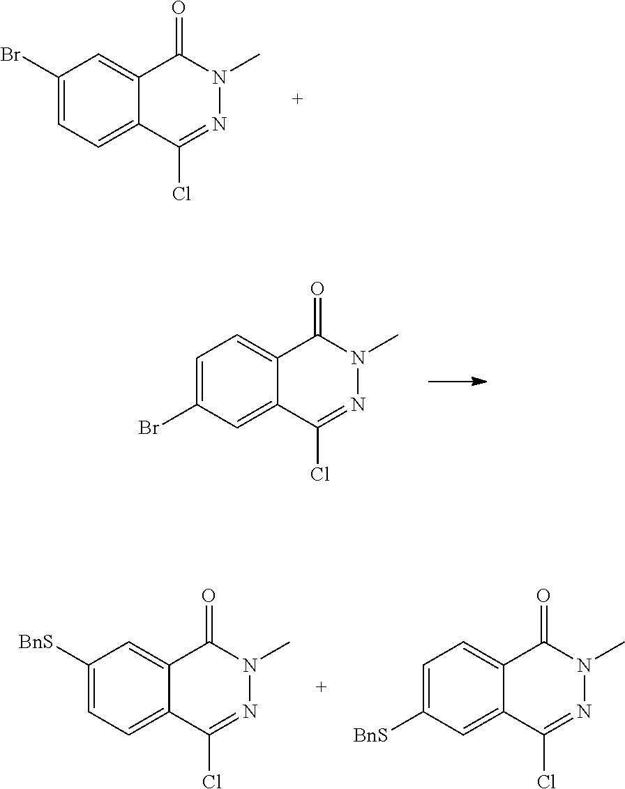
C1(Br)=CC=C2C(=C1)C(=O)N(C)N=C2Cl.C1=C(Br)C=C2C(=C1)C(=O)N(C)N=C2Cl.C1([BnS])=CC=C2C(=C1)C(=O)N(C)N=C2Cl.C1=C([BnS])C=C2C(=C1)C(=O)N(C)N=C2Cl
